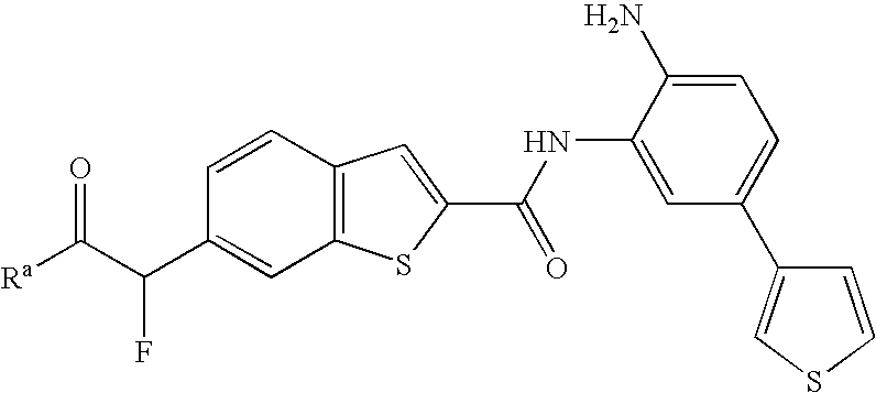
C12=C(SC(C(NC3=CC(C4=CSC=C4)=CC=C3N)=O)=C1)C=C(C(C([Ra])=O)F)C=C2
